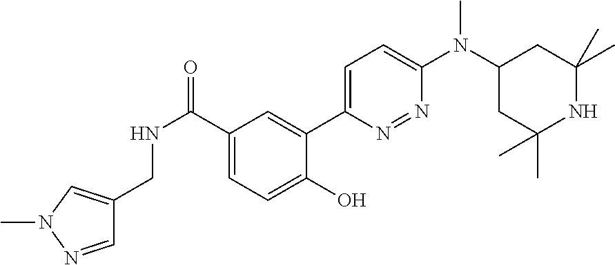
C1(C(NCC2=CN(C)N=C2)=O)=CC=C(O)C(C2=CC=C(N(C3CC(C)(C)NC(C)(C)C3)C)N=N2)=C1
